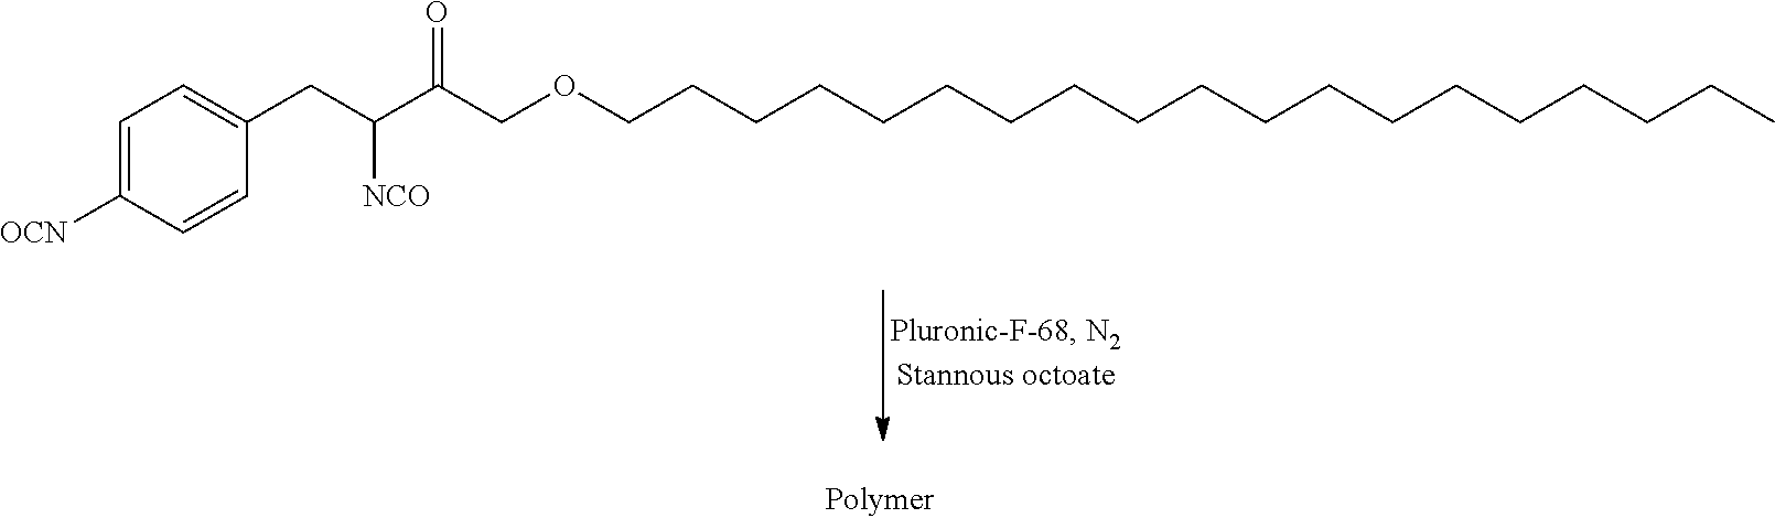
C1=C([OCN])C=CC(CC(C(COCCCCCCCCCCCCCCCCCCC)=O)[NCO])=C1
